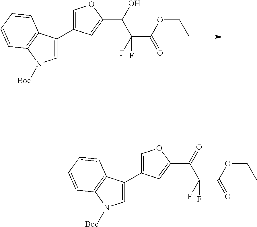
C1=C(C2=COC(C(O)C(F)(C(=O)OCC)F)=C2)C2=C(N1[Boc])C=CC=C2.C1=C(C2=COC(C(=O)C(F)(C(=O)OCC)F)=C2)C2=C(N1[Boc])C=CC=C2
